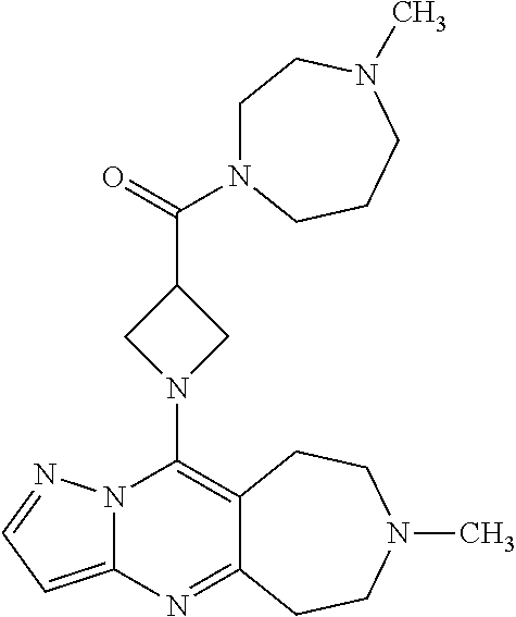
N12C(=CC=N1)N=C1C(=C2N2CC(C(=O)N3CCN(C)CCC3)C2)CCN(C)CC1
